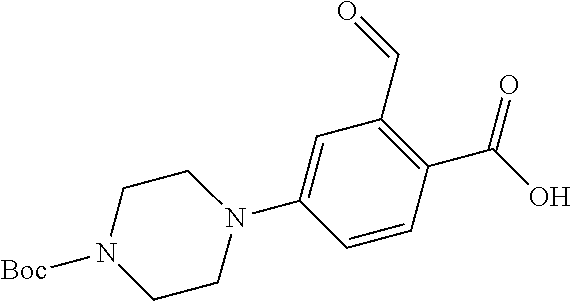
C1=C(N2CCN([Boc])CC2)C=CC(C(O)=O)=C1C=O
